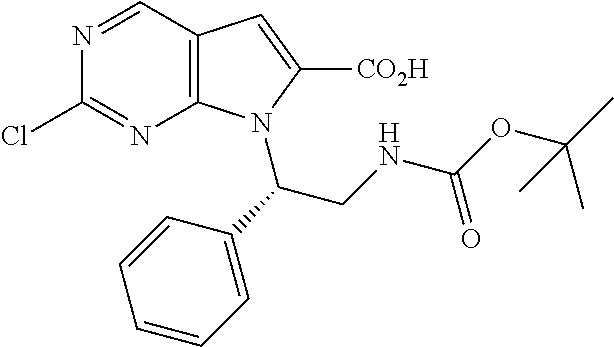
C12=C(C=NC(Cl)=N1)C=C([CO2H])N2C(CNC(OC(C)(C)C)=O)C1=CC=CC=C1
